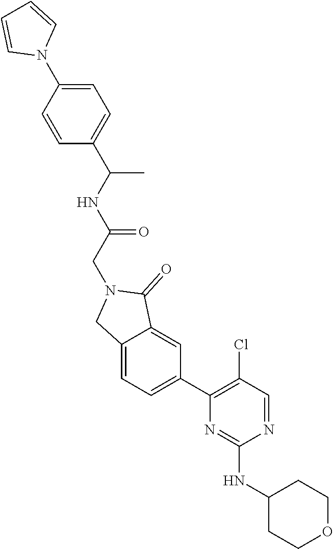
N1=CC(Cl)=C(C2=CC=C3C(=C2)C(=O)N(CC(=O)NC(C)C2=CC=C(N4C=CC=C4)C=C2)C3)N=C1NC1CCOCC1
